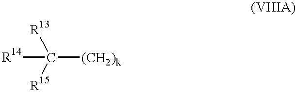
C([(CH2)k])([R14])([R13])[R15]
